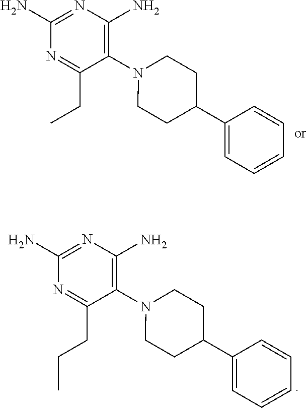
C1(N)=NC(N)=C(N2CCC(C3=CC=CC=C3)CC2)C(CC)=N1.C1(N)=NC(N)=C(N2CCC(C3=CC=CC=C3)CC2)C(CCC)=N1
